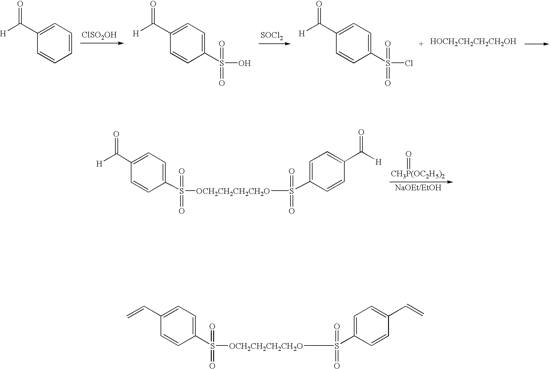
[ClSO2OH].C1(C([H])=O)=CC=CC=C1.[SOCl2].C1(C([H])=O)=CC=C(S(O)(=O)=O)C=C1.C1(C([H])=O)=CC=C(S(Cl)(=O)=O)C=C1.[HOCH2CH2CH2CH2OH].[CH3P(OC2H5)2]=O.C1(C([H])=O)=CC=C(S([OCH2CH2CH2CH2O]S(=O)(=O)C2=CC=C(C([H])=O)C=C2)(=O)=O)C=C1.C1(C=C)=CC=C(S([OCH2CH2CH2CH2O]S(=O)(=O)C2=CC=C(C=C)C=C2)(=O)=O)C=C1
